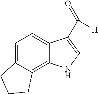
C12=CC=C3C(=C1CCC2)NC=C3C(=O)[H]
